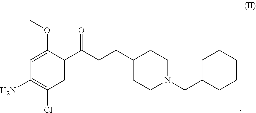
C1=C(C(=O)CCC2CCN(CC3CCCCC3)CC2)C(OC)=CC(N)=C1Cl
